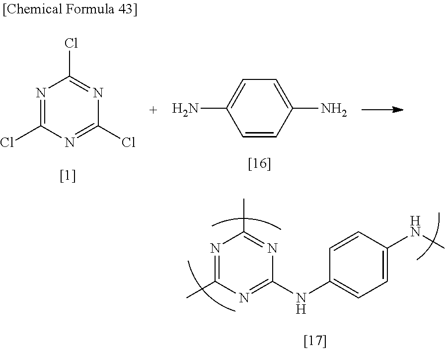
N1=C(Cl)N=C(Cl)N=C1Cl.C1=CC(N)=CC=C1N.C1(NC2=NC(C)=NC(C)=N2)=CC=C(NC)C=C1
